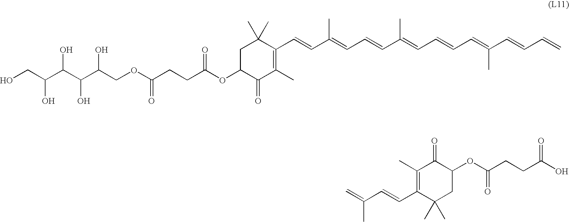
C(C(OC1C(=O)C(C)=C(C=CC(=CC=CC(=CC=CC=C(C=CC=C)C)C)C)C(C)(C)C1)=O)CC(OCC(C(C(C(CO)O)O)O)O)=O.C(=CC1=C(C)C(=O)C(OC(CCC(O)=O)=O)CC1(C)C)C(=C)C
